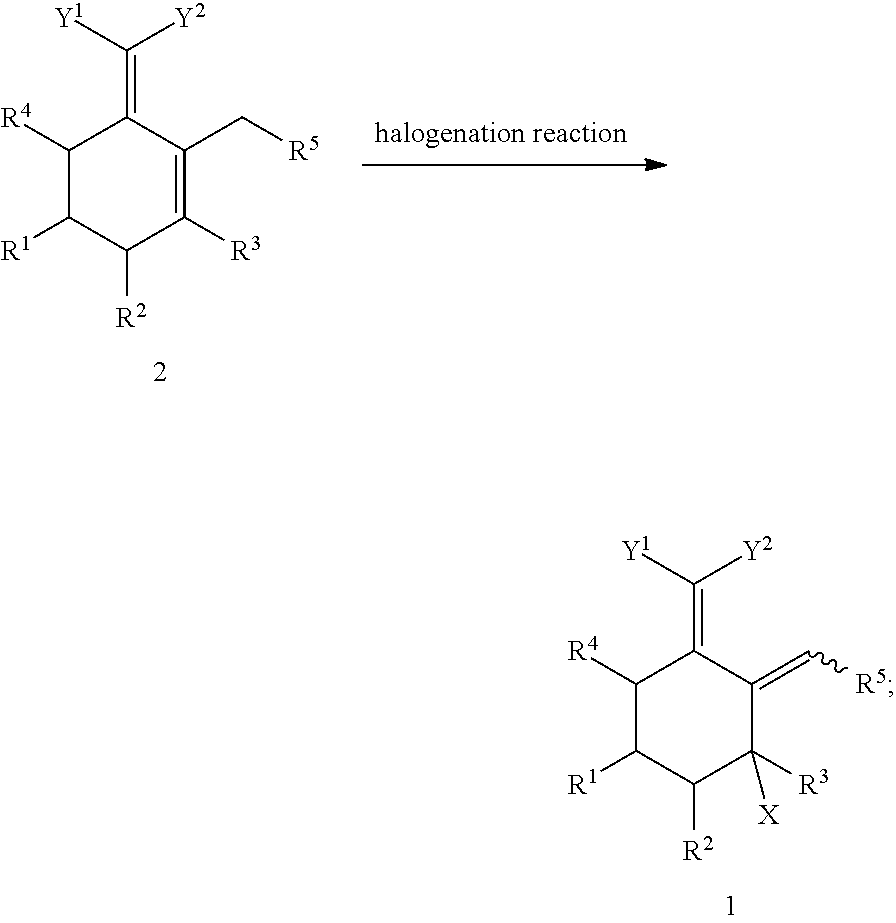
C1([R4])C([R1])C([R2])C([R3])([X])C(=C[R5])C1=C([Y1])[Y2].C1([R4])C([R1])C([R2])C([R3])=C(C[R5])C1=C([Y1])[Y2]
